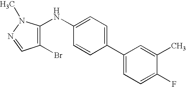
C1(F)=CC=C(C2=CC=C(NC3=C(Br)C=NN3C)C=C2)C=C1C
